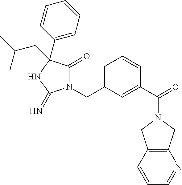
N1(CC2=CC=CC(C(=O)N3CC4=C(C3)N=CC=C4)=C2)C(=O)C(C2=CC=CC=C2)(CC(C)C)NC1=N
